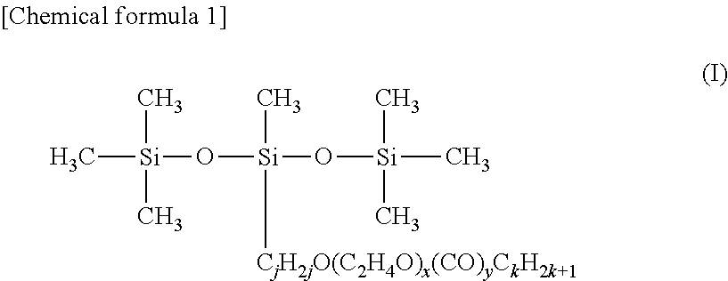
C[Si](C)(C)O[Si](C)([CjH2jO(C2H4O)x(CO)yCkH2k+1])O[Si](C)(C)C
